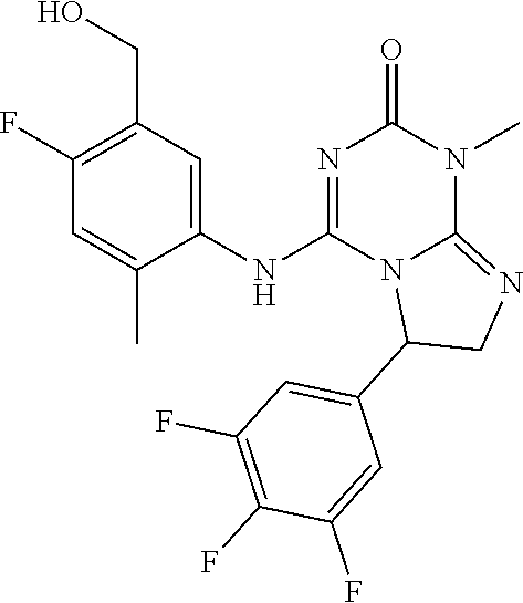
C1(F)=C(CO)C=C(NC2=NC(=O)N(C)C3=NCC(C4=CC(F)=C(F)C(F)=C4)N23)C(C)=C1
